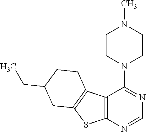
C12=C(N=CN=C1N1CCN(C)CC1)SC1=C2CCC(CC)C1
